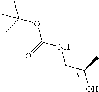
CC(OC(NCC(O)C)=O)(C)C.[R]
